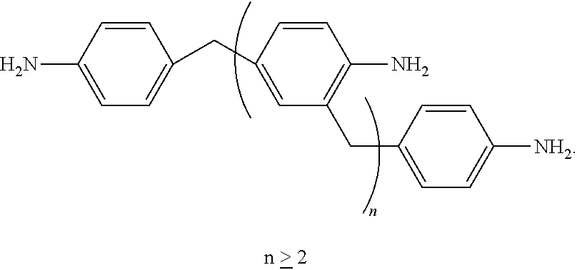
NC1=CC=C(CC2=CC(CC3=CC=C([NH2])C=C3)=C(N)C=C2)C=C1
